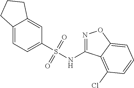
C12=CC=C(S(NC3=NOC4=CC=CC(Cl)=C34)(=O)=O)C=C1CCC2
